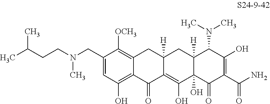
C1=C(CN(C)CCC(C)C)C([OCH3])=C2C(=C1O)C(=O)C1=C(O)C3(O)C([H])(CC1([H])C2)C(N(C)C)C(O)=C(C(N)=O)C3=O
